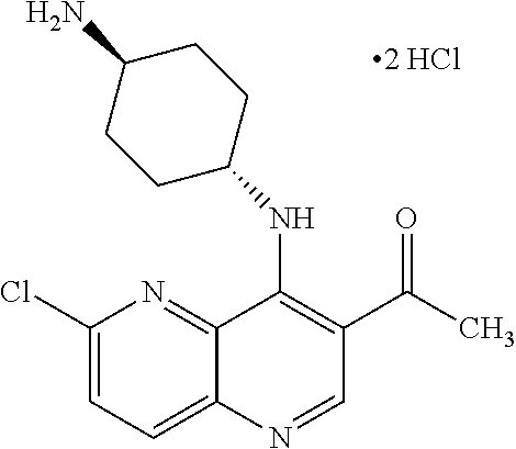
C1(Cl)=CC=C2C(=N1)C(NC1CCC(N)CC1)=C(C(=O)C)C=N2
